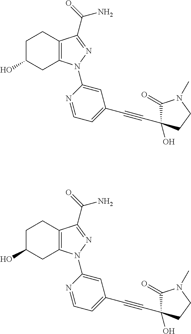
C12=C(C(C(=O)N)=NN1C1=CC(C#CC3(O)C(=O)N(C)CC3)=CC=N1)CCC(O)C2.C12=C(C(C(=O)N)=NN1C1=CC(C#CC3(O)C(=O)N(C)CC3)=CC=N1)CCC(O)C2
